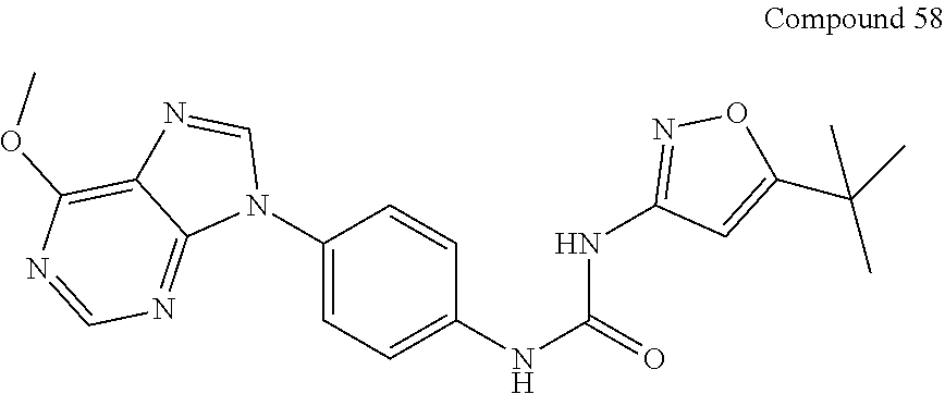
C1(N2C=NC3=C(OC)N=CN=C23)=CC=C(NC(=O)NC2=NOC(C(C)(C)C)=C2)C=C1
